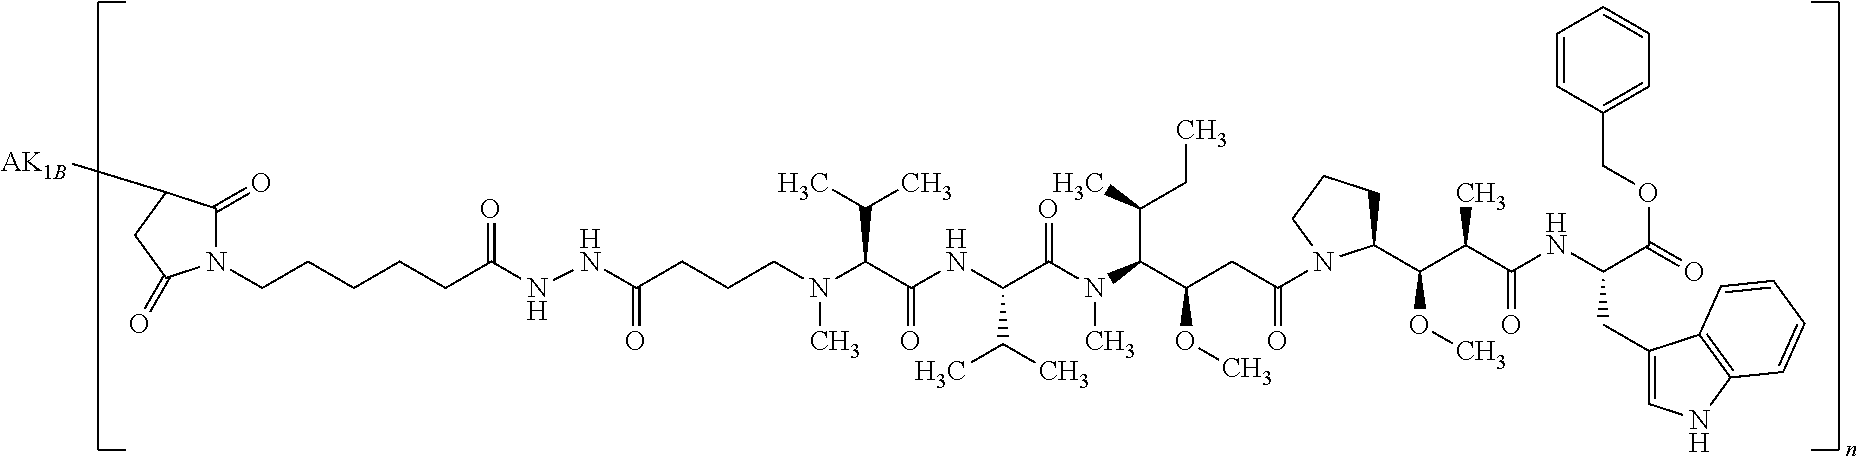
N(C(C(NC(C(C)C)C(N(C)C(C(C)CC)C(CC(=O)N1C(C(C(C(=O)NC(CC2=CNC3=C2C=CC=C3)C(=O)OCC2=CC=CC=C2)C)OC)CCC1)OC)=O)=O)C(C)C)(C)CCCC(NNC(CCCCCN1C(=O)C([AK1B])CC1=O)=O)=O
